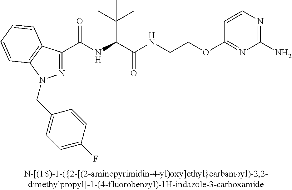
C(=O)(NC(C(C)(C)C)C(=O)NCCOC1=NC(N)=NC=C1)C1=NN(CC2=CC=C(F)C=C2)C2=C1C=CC=C2
